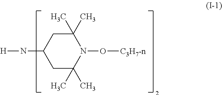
C1(C)(C)CC(N[H])CC(C)(C)N1O[C3H7-n]
